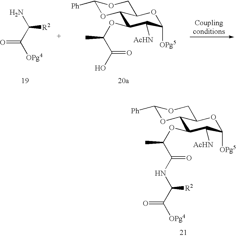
C1(OC(C(NC(C([OPg4])=O)[R2])=O)C)C([AcHN])C([OPg5])OC2C1OC([Ph])OC2.NC(C([OPg4])=O)[R2].C1(OC(C(O)=O)C)C([AcHN])C([OPg5])OC2C1OC([Ph])OC2
